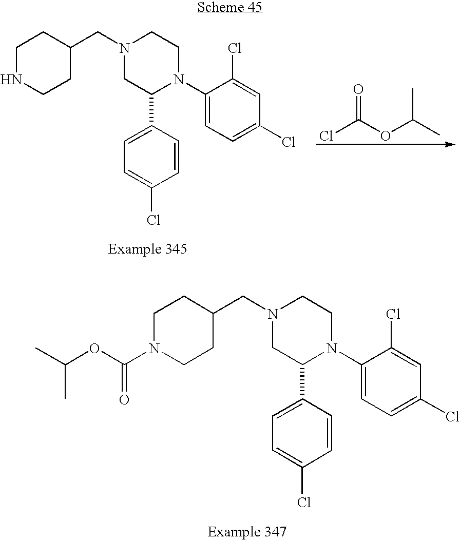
C1NCCC(CN2CC(C3=CC=C(Cl)C=C3)N(C3=CC=C(Cl)C=C3Cl)CC2)C1.ClC(OC(C)C)=O.C1N(C(OC(C)C)=O)CCC(CN2CC(C3=CC=C(Cl)C=C3)N(C3=CC=C(Cl)C=C3Cl)CC2)C1
